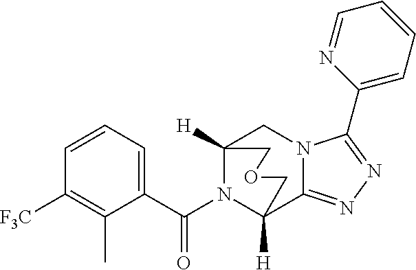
C12([H])N(C(C3=CC=CC([F3C])=C3C)=O)C([H])(C3=NN=C(C4=CC=CC=N4)N3C1)COC2
